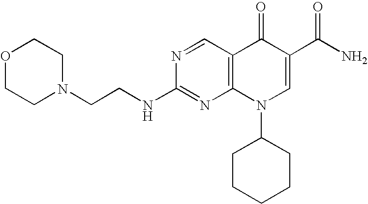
N1(CCNC2=NC3=C(C=N2)C(=O)C(C(N)=O)=CN3C2CCCCC2)CCOCC1
